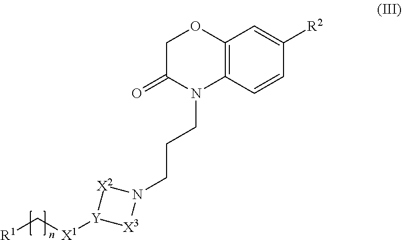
C1C(=O)N(CCCN2[X2][Y]([X1]C[R1])[X3]2)C2=C(O1)C=C([R2])C=C2
